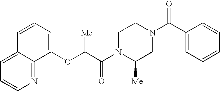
C12=CC=CN=C1C(OC(C(N1C([Me])CN(C(C3=CC=CC=C3)=O)CC1)=O)[Me])=CC=C2
